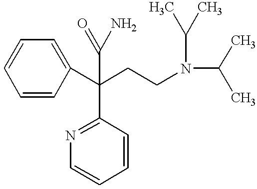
C1=CC(C(CCN(C(C)C)C(C)C)(C2=NC=CC=C2)C(=O)N)=CC=C1
